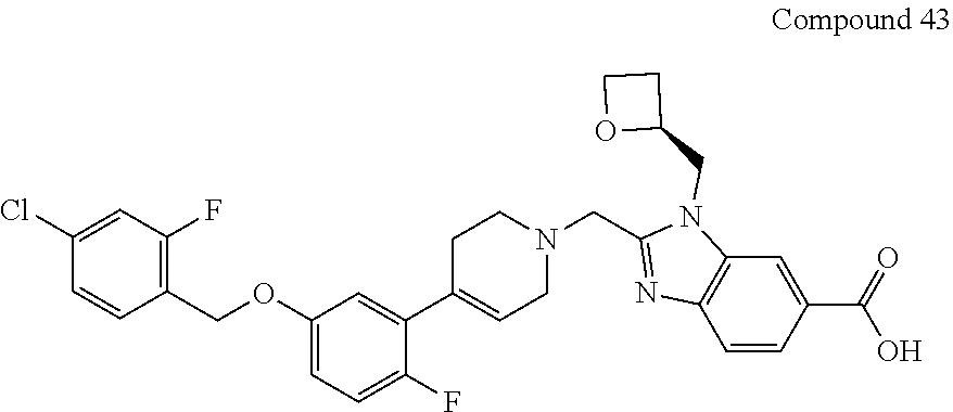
O(C1=CC=C(F)C(C2=CCN(CC3=NC4=C(N3CC3CCO3)C=C(C(O)=O)C=C4)CC2)=C1)CC1=C(F)C=C(Cl)C=C1
